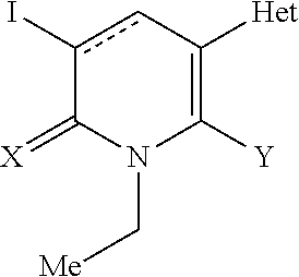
c1(I)cC([Het])=C([Y])N(C[Me])C1=[X]
